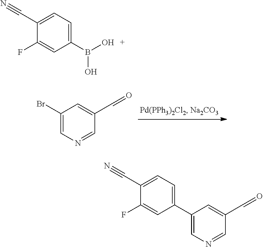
C1=NC=C(Br)C=C1C=O.C1(B(O)O)=CC=C(C#N)C(F)=C1.C1=NC=C(C2=CC=C(C#N)C(F)=C2)C=C1C=O
